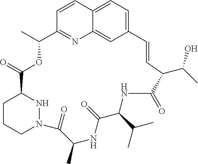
C12=CC=C3C(=C1)N=C(C=C3)C(C)OC(=O)C1CCCN(N1)C(=O)C(C)NC(=O)C(C(C)C)NC(=O)C(C(C)O)C=C2
